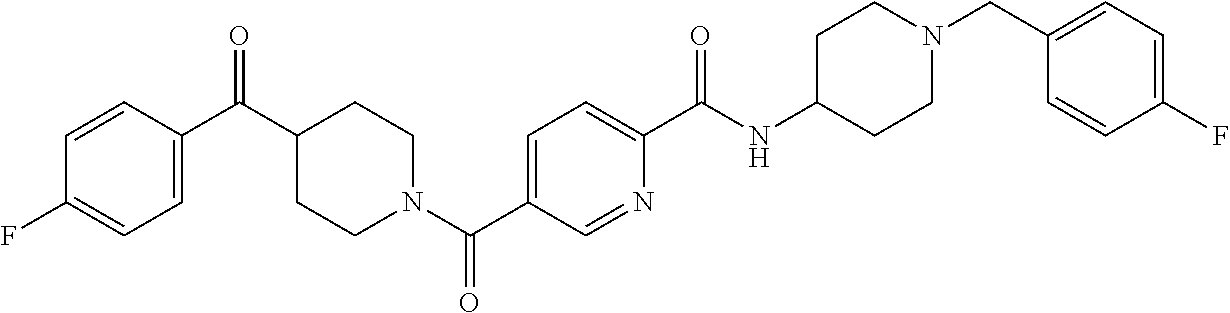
C1=C(C(C2CCN(C(C3=CC=C(C(NC4CCN(CC5=CC=C(F)C=C5)CC4)=O)N=C3)=O)CC2)=O)C=CC(F)=C1
